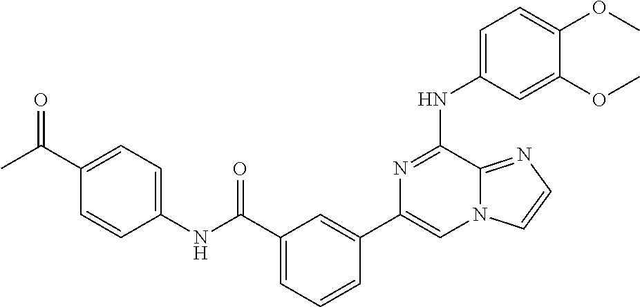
C1=C(NC2=NC(C3=CC(C(NC4=CC=C(C(C)=O)C=C4)=O)=CC=C3)=CN3C2=NC=C3)C=C(OC)C(OC)=C1
